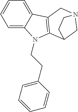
C1=C2C(=CC=C1)C1=C(C3CN(C1)CC3)N2CCC1=CC=CC=C1
